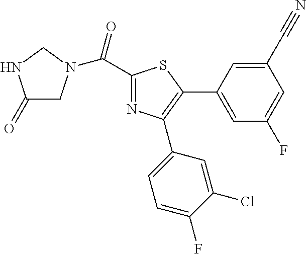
C1(C(=O)N2CC(=O)NC2)=NC(C2=CC=C(F)C(Cl)=C2)=C(C2=CC(F)=CC(C#N)=C2)S1
